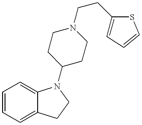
C1=CC=C2C(=C1)N(C1CCN(CCC3=CC=CS3)CC1)CC2
